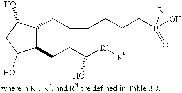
C1(CCC([R7][R8])O)C(CCCCCCP(O)([R1])=O)C(O)CC1O
